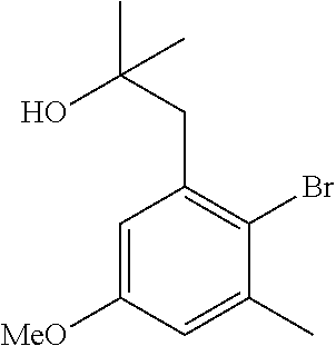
C1=C([MeO])C=C(C)C(Br)=C1CC(C)(O)C
